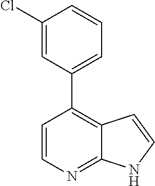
C1(Cl)=CC(C2=C3C(=NC=C2)NC=C3)=CC=C1
